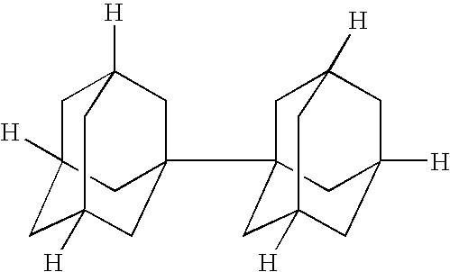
C1C2([H])CC3([H])CC(C45CC6([H])CC([H])(CC([H])(C4)C6)C5)(CC1([H])C3)C2
